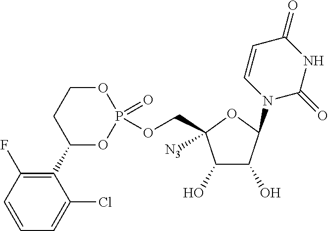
C1(O)C(O)C(N2C=CC(=O)NC2=O)OC1(COP1(=O)OCCC(C2=C(F)C=CC=C2Cl)O1)[N3]
